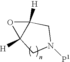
C12([H])OC1([H])CN([P1])C2
